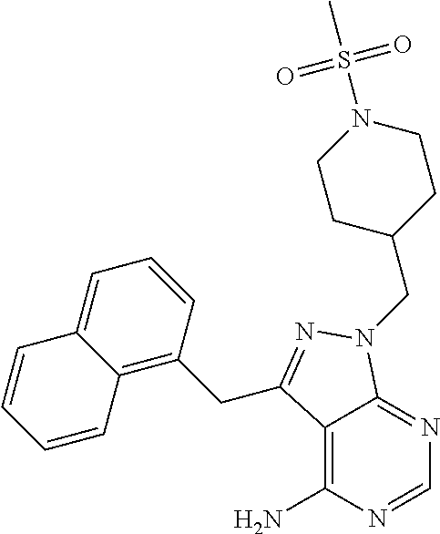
C12=C(N)N=CN=C1N(CC1CCN(S(C)(=O)=O)CC1)N=C2CC1=C2C(=CC=C1)C=CC=C2
